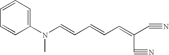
C1(N(C=CC=CC=C(C#N)C#N)C)=CC=CC=C1
